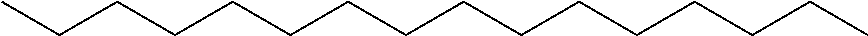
C(CCCCCCCCCCCCCC)C
